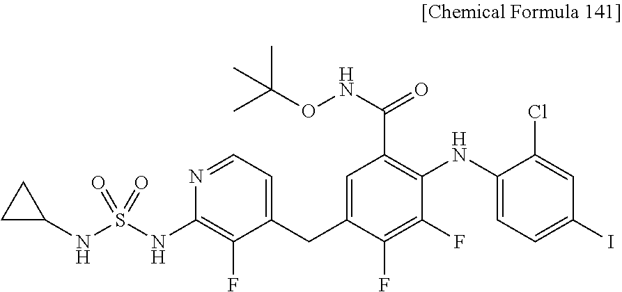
C1(CC2=CC(C(=O)NOC(C)(C)C)=C(NC3=CC=C(I)C=C3Cl)C(F)=C2F)=CC=NC(NS(NC2CC2)(=O)=O)=C1F
